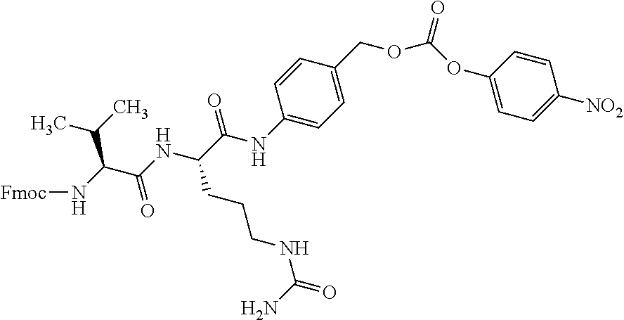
C1=CC(COC(OC2=CC=C([NO2])C=C2)=O)=CC=C1NC(C(NC(C(N[Fmoc])C(C)C)=O)CCCNC(=O)N)=O
